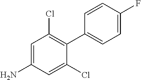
C1=C(N)C=C(Cl)C(C2=CC=C(F)C=C2)=C1Cl
